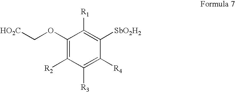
C1(OC[HO2C])=C([R2])C([R3])=C([R4])C([SbO2H2])=C1[R1]
